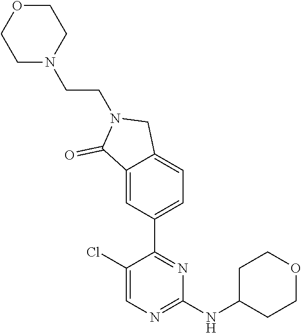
C1(Cl)=CN=C(NC2CCOCC2)N=C1C1=CC=C2C(=C1)C(=O)N(CCN1CCOCC1)C2
